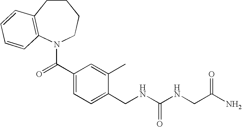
C1CC2=C(N(C(C3=CC=C(CNC(NCC(N)=O)=O)C(C)=C3)=O)CC1)C=CC=C2
